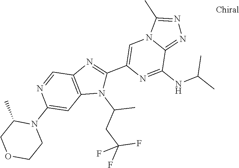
N1=CC2=C(C=C1N1C(C)COCC1)N(C(CC(F)(F)F)C)C(C1=CN3C(=NN=C3C)C(NC(C)C)=N1)=N2
